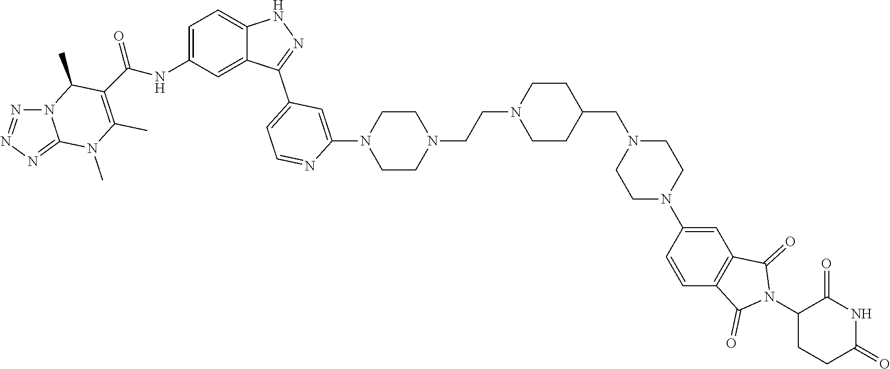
N(C1=CC=C2C(=C1)C(C1=CC=NC(N3CCN(CCN4CCC(CN5CCN(C6=CC7=C(C=C6)C(=O)N(C6CCC(=O)NC6=O)C7=O)CC5)CC4)CC3)=C1)=NN2)C(=O)C1=C(C)N(C)C2=NN=NN2C1C
